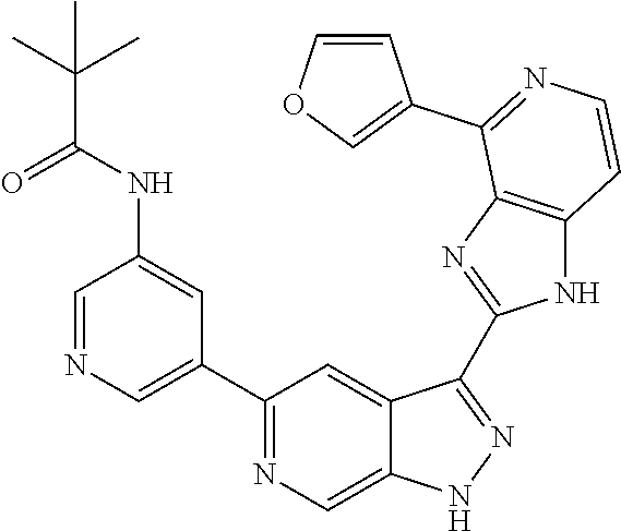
C1=NC=C(C2=NC=C3C(=C2)C(C2=NC4=C(N2)C=CN=C4C2=COC=C2)=NN3)C=C1NC(C(C)(C)C)=O
